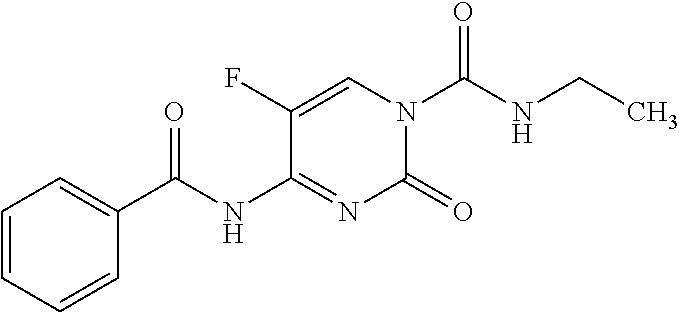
C1=C(F)C(NC(C2=CC=CC=C2)=O)=NC(=O)N1C(NCC)=O
